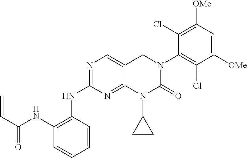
N1=C(NC2=C(NC(C=C)=O)C=CC=C2)N=C2C(=C1)CN(C1=C(Cl)C([OMe])=CC([OMe])=C1Cl)C(=O)N2C1CC1
